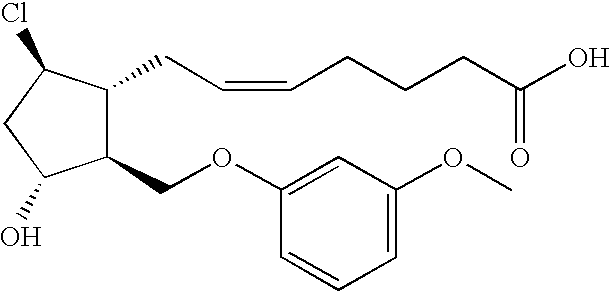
C1(OCC2C(CC=CCCCC(O)=O)C(Cl)CC2O)=CC(OC)=CC=C1
